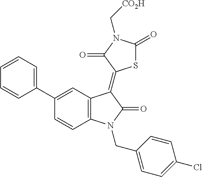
C12=C(C=C(C3=CC=CC=C3)C=C1)C(=C1SC(=O)N(C[CO2H])C1=O)C(=O)N2CC1=CC=C(Cl)C=C1
